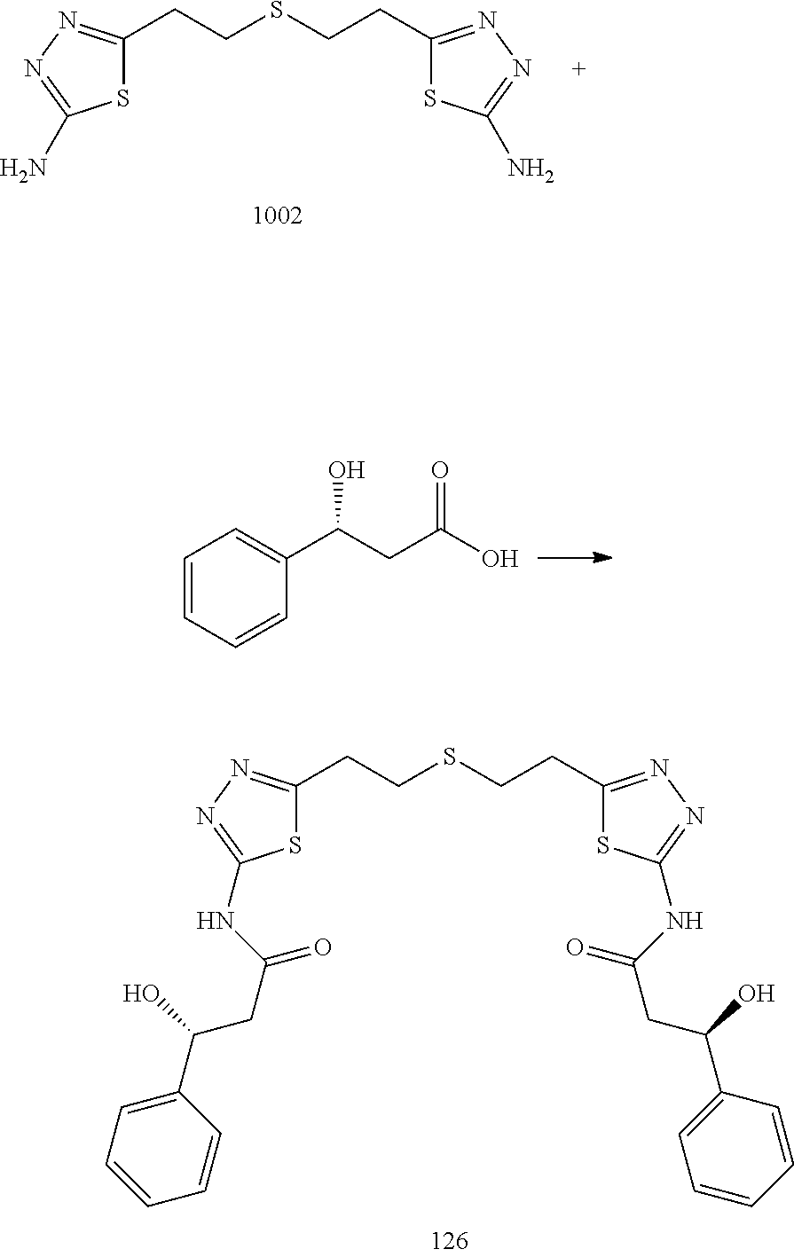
S1C(CCSCCC2=NN=C(NC(CC(C3=CC=CC=C3)O)=O)S2)=NN=C1NC(CC(C1=CC=CC=C1)O)=O.S1C(CCSCCC2=NN=C(N)S2)=NN=C1N.C1=CC=CC(C(CC(O)=O)O)=C1
